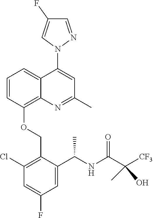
C1=CC(OCC2=C(Cl)C=C(F)C=C2C(NC(C([CF3])(O)C)=O)C)=C2C(=C1)C(N1N=CC(F)=C1)=CC(C)=N2
